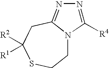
C1N2C(=NN=C2[R4])CC([R1])([R2])SC1
